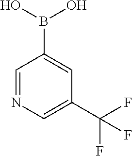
OB(O)C1=CC(C(F)(F)F)=CN=C1
